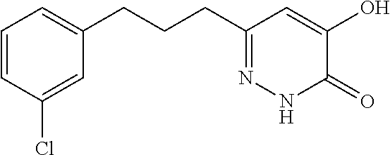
C1=C(CCCC2=NNC(=O)C(O)=C2)C=C(Cl)C=C1
